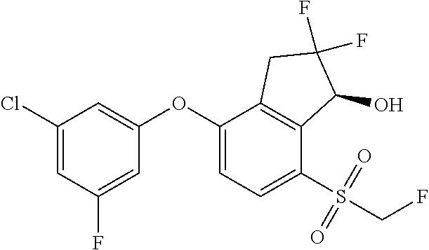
C1(Cl)=CC(F)=CC(OC2=CC=C(S(=O)(=O)CF)C3=C2CC(F)(F)C3O)=C1
